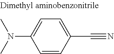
C1=CC(C#N)=CC=C1N(C)C
